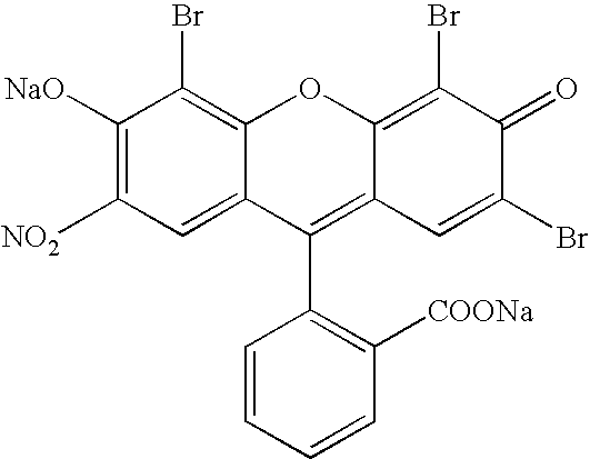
C1([NaO])=C([NO2])C=C2C(=C1Br)OC1=C(Br)C(=O)C(Br)=CC1=C2C1=C([COONa])C=CC=C1
